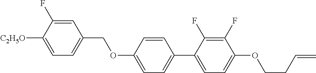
C1=C(F)C([C2H5O])=CC=C1COC1=CC=C(C2=CC=C(OCCC=C)C(F)=C2F)C=C1
